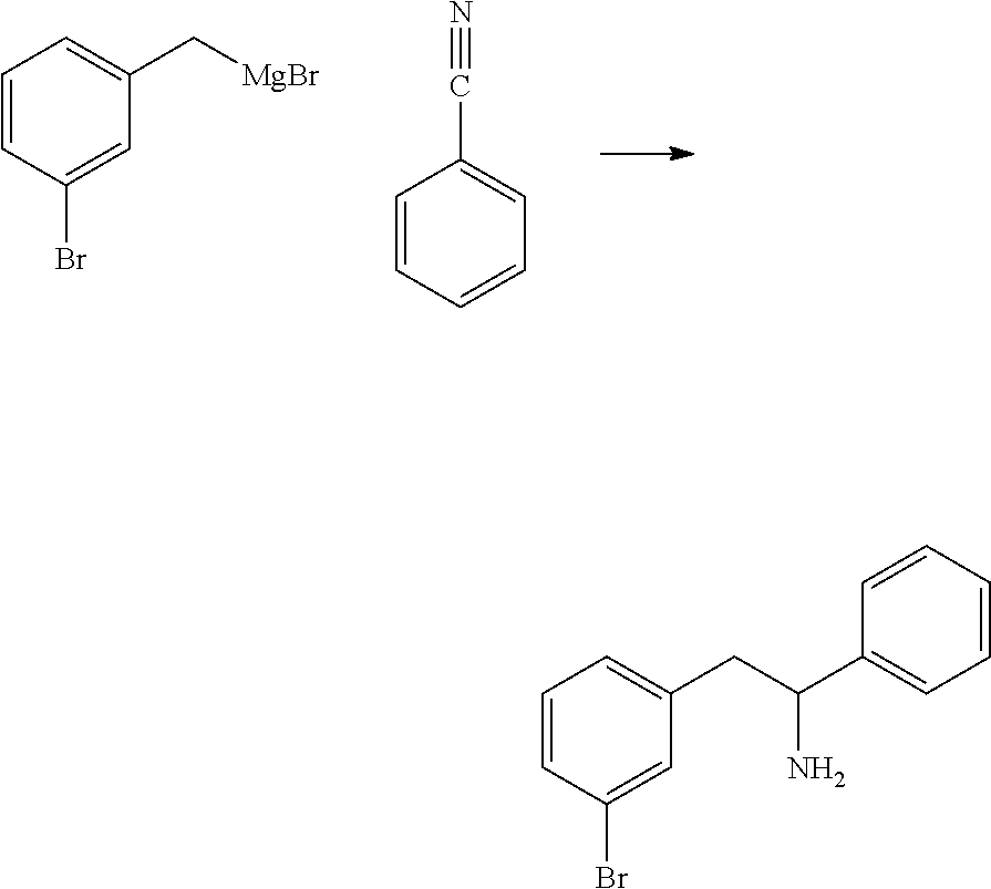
C1=CC(Br)=CC(C[MgBr])=C1.C1=CC=CC=C1C#N.C1=CC(Br)=CC(CC(C2=CC=CC=C2)N)=C1
